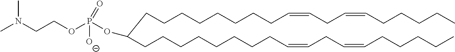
CCCCCC=CCC=CCCCCCCCCC(CCCCCCCCC=CCC=CCCCCC)OP(OCCN(C)C)([O-])=O
